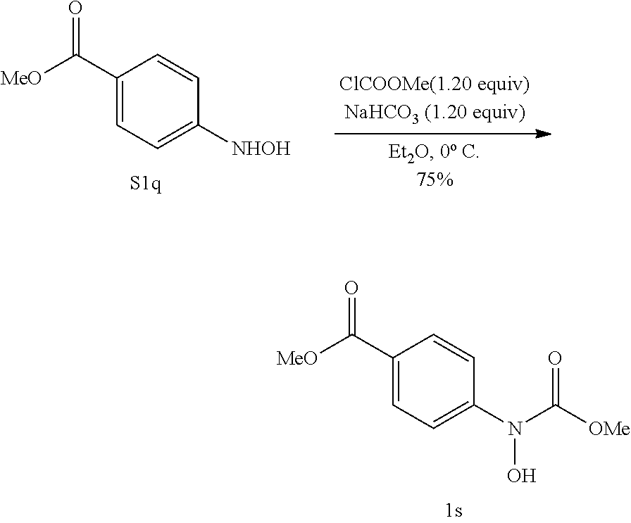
C1(C([MeO])=O)=CC=C(N(C([OMe])=O)O)C=C1.C1=C(C([MeO])=O)C=CC([NHOH])=C1
